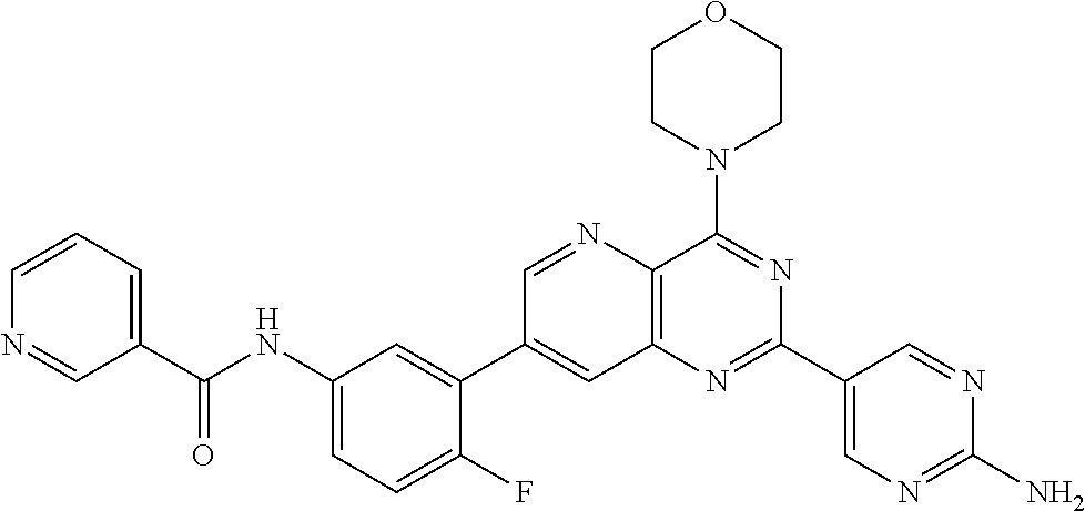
C1(NC(C2=CC=CN=C2)=O)=CC=C(F)C(C2=CC3=C(C(N4CCOCC4)=NC(C4=CN=C(N)N=C4)=N3)N=C2)=C1
